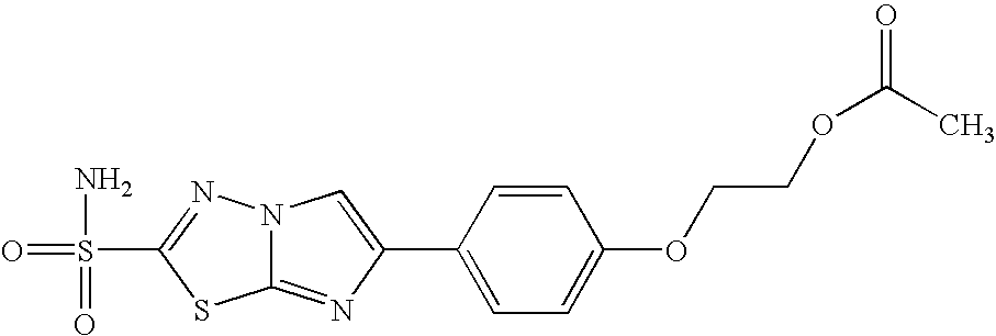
C12=NC(C3=CC=C(OCCOC(=O)C)C=C3)=CN1N=C(S(=O)(=O)N)S2
